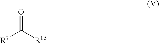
[R7]C([R16])=O
